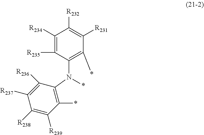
C1([R234])=C([R235])C(N(C2=C(*)C([R239])=C([R238])C([R237])=C2[R236])*)=C(*)C([R231])=C1[R232]
